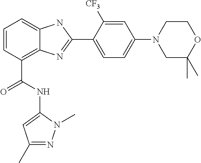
C1=CC(C(=O)NC2=CC(C)=NN2C)=C2C(=C1)NC(C1=CC=C(N3CC(C)(C)OCC3)C=C1[CF3])=N2
